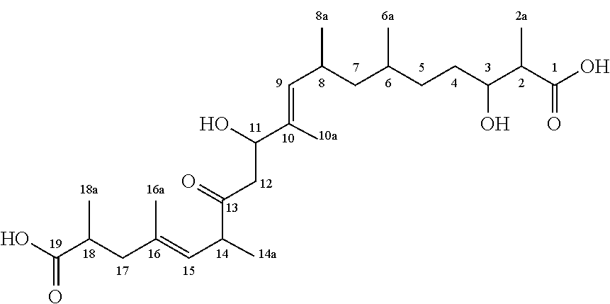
OC(C(CC(C)=CC(C(CC(O)C(=CC(CC(CCC(O)C(C)C(O)=O)C)C)C)=O)C)C)=O
